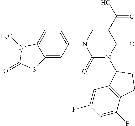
C1=C(N2C(=O)N(C3C4=C(C(F)=CC(F)=C4)CC3)C(=O)C(C(=O)O)=C2)C=C2C(=C1)N(C)C(=O)S2
